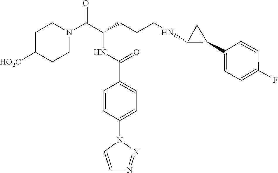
C1C([HO2C])CCN(C(C(CCCNC2C(C3=CC=C(F)C=C3)C2)NC(C2=CC=C(N3C=CN=N3)C=C2)=O)=O)C1
